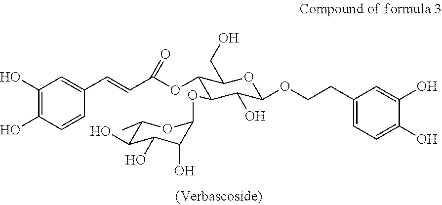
C1(O)=C(O)C=CC(C=CC(OC2C(OC3C(O)C(O)C(O)C(C)O3)C(O)C(OCCC3=CC=C(O)C(O)=C3)OC2CO)=O)=C1
